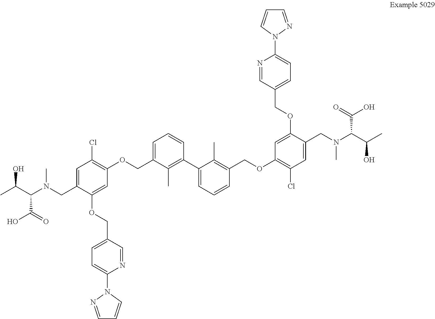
C1=C(COC2=C(Cl)C=C(CN(C(C(C)O)C(O)=O)C)C(OCC3=CC=C(N4N=CC=C4)N=C3)=C2)C(C)=C(C2=CC=CC(COC3=C(Cl)C=C(CN(C(C(C)O)C(=O)O)C)C(OCC4=CC=C(N5N=CC=C5)N=C4)=C3)=C2C)C=C1
